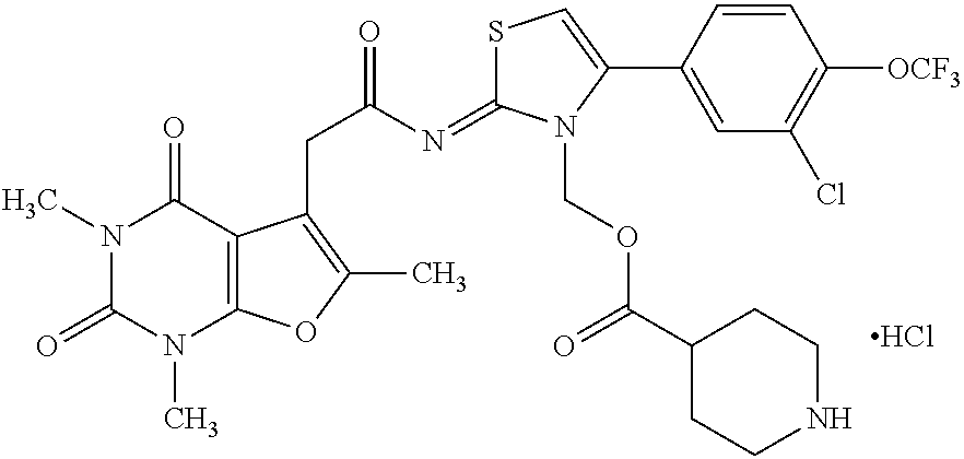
N1(C)C(=O)N(C)C2=C(C1=O)C(CC(=O)N=C1SC=C(C3=CC(Cl)=C([OCF3])C=C3)N1COC(=O)C1CCNCC1)=C(C)O2.Cl
